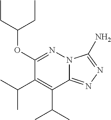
C12=NN=C(N)N1N=C(OC(CC)CC)C(C(C)C)=C2C(C)C
